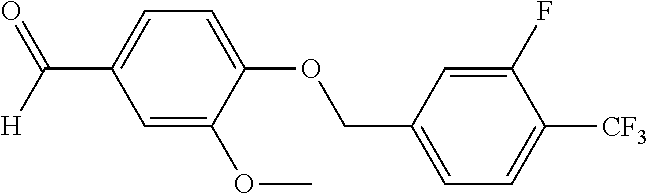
C1=C(OCC2=CC=C([CF3])C(F)=C2)C(OC)=CC(C(=O)[H])=C1
